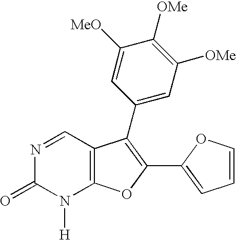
N1=CC2=C(N([H])C1=O)OC(C1=CC=CO1)=C2C1=CC([OMe])=C([OMe])C([MeO])=C1
